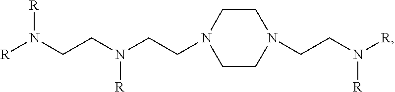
[R]N(CCN(CCN1CCN(CCN([R])[R])CC1)[R])[R]
